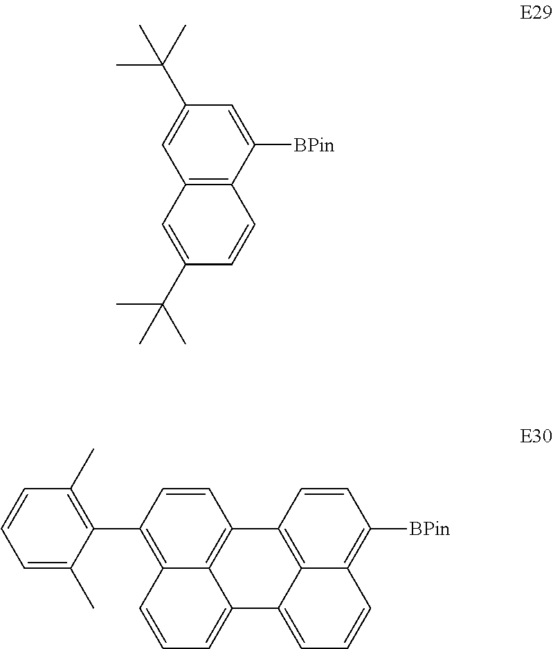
C12=C(C([BPin])=CC(C(C)(C)C)=C1)C=CC(C(C)(C)C)=C2.C1=CC(C2=C(C)C=CC=C2C)=C2C3=C1C1=C4C(=CC=CC4=C([BPin])C=C1)C3=CC=C2
